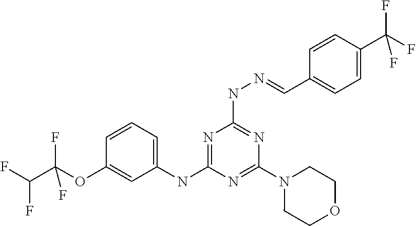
C1(NC2=NC(NN=CC3=CC=C(C(F)(F)F)C=C3)=NC(N3CCOCC3)=N2)=CC=CC(OC(F)(C(F)F)F)=C1
